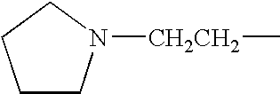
C1CN([CH2CH2]C)CC1
